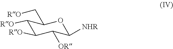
C1([RO])C([RO])C([OR])C([NHR])OC1C[RO]
